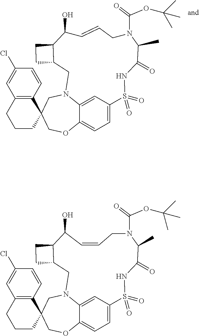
C1=C2C3=CC=C1S(=O)(=O)NC(=O)C(C)N(C(=O)OC(C)(C)C)CC=CC(O)C1CCC1CN2CC1(CO3)C2=C(CCC1)C=C(Cl)C=C2.C1=C2C3=CC=C1S(=O)(=O)NC(=O)C(C)N(C(=O)OC(C)(C)C)CC=CC(O)C1CCC1CN2CC1(CO3)C2=C(CCC1)C=C(Cl)C=C2
